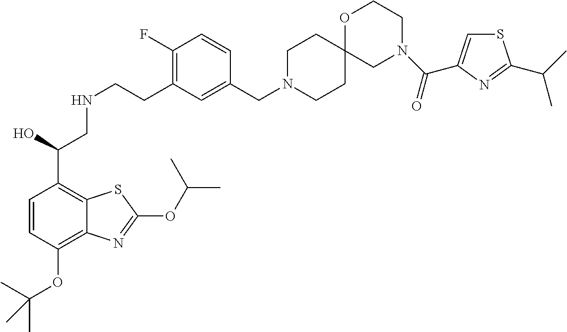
C1N(CC2=CC(CCNCC(C3=C4C(=C(OC(C)(C)C)C=C3)N=C(OC(C)C)S4)O)=C(F)C=C2)CCC2(C1)CN(C(=O)C1=CSC(C(C)C)=N1)CCO2
